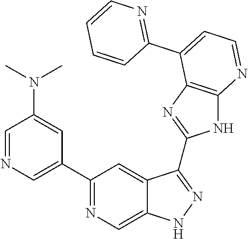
C1=NC=C(C2=NC=C3C(=C2)C(C2=NC4=C(N2)N=CC=C4C2=NC=CC=C2)=NN3)C=C1N(C)C
